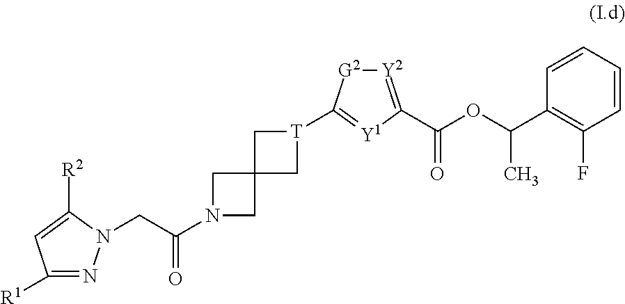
C1([R1])=NN(CC(N2CC3(C2)C[T](C2=[Y1]C(C(OC(C4=C(F)C=CC=C4)C)=O)=[Y2][G2]2)C3)=O)C([R2])=C1
